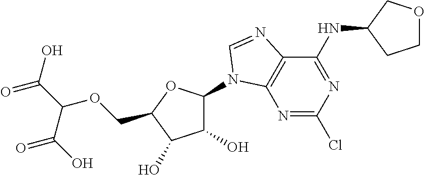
C1(O)C(O)C(COC(C(O)=O)C(O)=O)OC1N1C2=C(C(NC3CCOC3)=NC(Cl)=N2)N=C1
